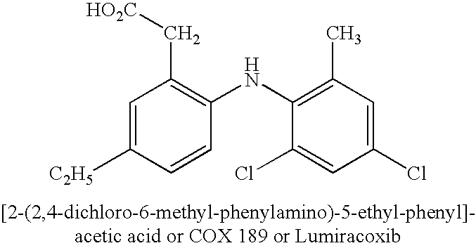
C1=C([C2H5])C=CC(NC2=C(C)C=C(Cl)C=C2Cl)=C1C[HO2C]
